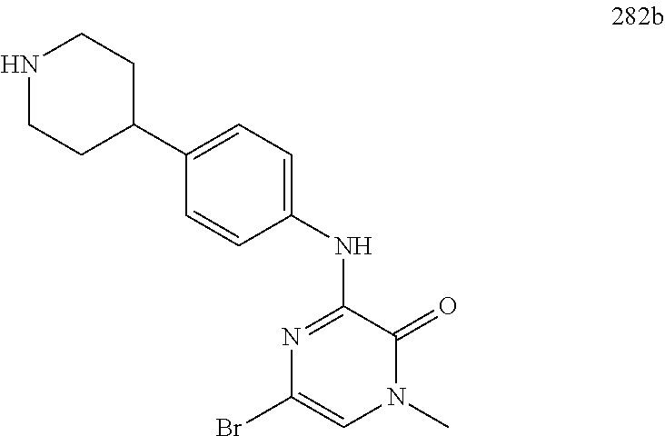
N1=C(NC2=CC=C(C3CCNCC3)C=C2)C(=O)N(C)C=C1Br
